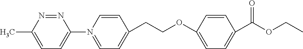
N1=NC(C)=CC=C1N1=CC=C(CCOC2=CC=C(C(OCC)=O)C=C2)C=C1
